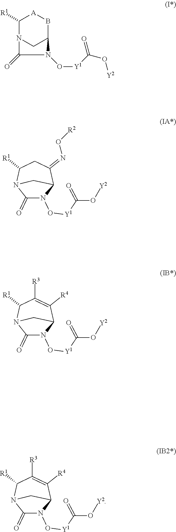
C1(=O)N(O[Y1]C(O[Y2])=O)C2C([R4])=C([R3])C([R1])N1C2.C1([R1])N2CC(B[A]1)N(O[Y1]C(O[Y2])=O)C2=O.C1(=O)N(O[Y1]C(O[Y2])=O)C2C(=NO[R2])CC([R1])N1C2.C1(=O)N(O[Y1]C(O[Y2])=O)C2C([R4])=C([R3])C([R1])N1C2
